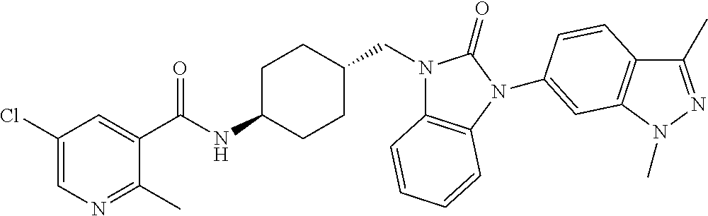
C1(Cl)=CN=C(C)C(C(NC2CCC(CN3C4=C(N(C5=CC6=C(C(C)=NN6C)C=C5)C3=O)C=CC=C4)CC2)=O)=C1
